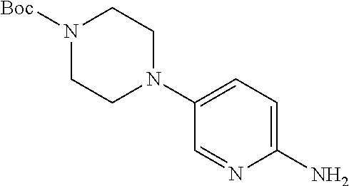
C1(N)=CC=C(N2CCN([Boc])CC2)C=N1
